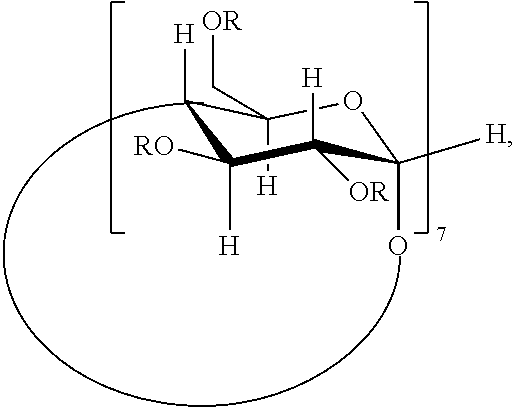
C1(C[OR])([H])C([H])C([H])([RO])C([H])([OR])C(O)([H])O1
